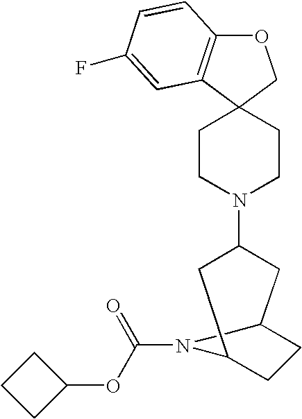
O1C2=C(C3(C1)CCN(C1CC4CCC(C1)N4C(=O)OC1CCC1)CC3)C=C(F)C=C2
